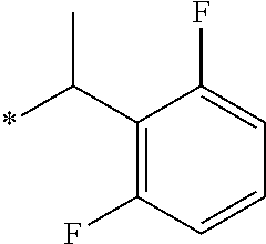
CC(*)C1=C(F)C=CC=C1F
